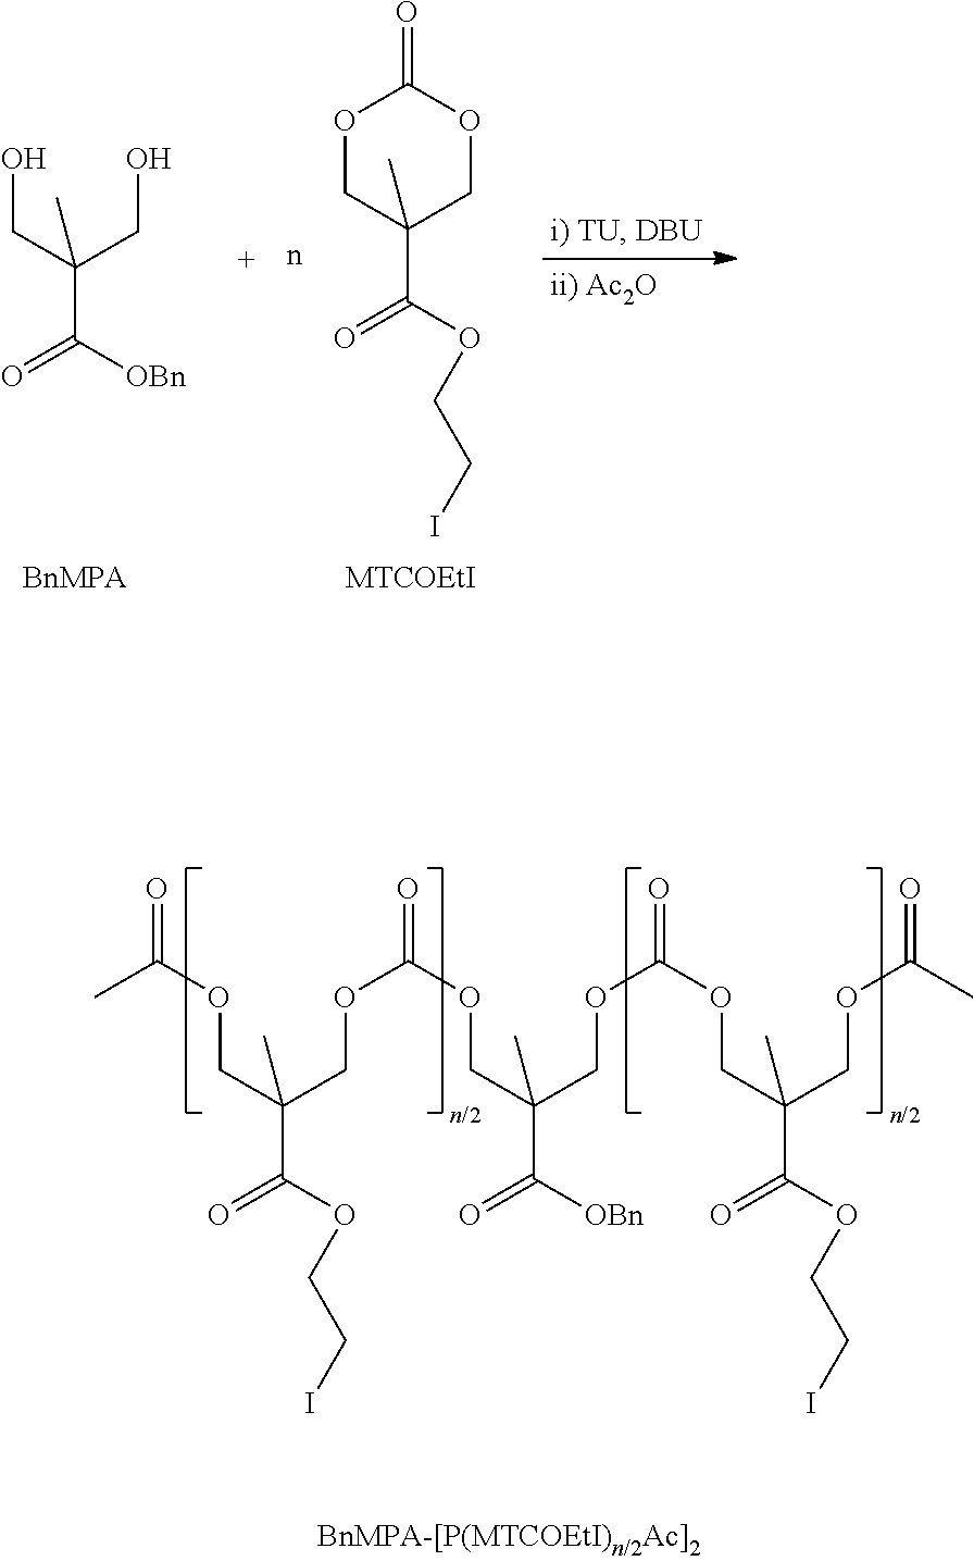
OCC(CO)(C(=O)[OBn])C.O1CC(C)(C(=O)OCCI)COC1=O.[MTCOEtI].[BnMPA].O(CC(COC(OCC(COC(=O)OCC(COC(=O)C)(C)C(=O)OCCI)(C)C(=O)[OBn])=O)(C)C(=O)OCCI)C(C)=O
